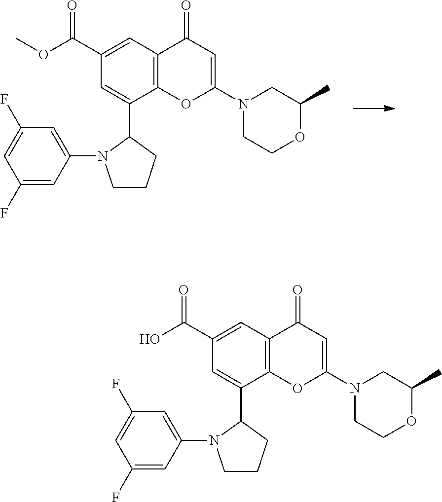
N1(C2=CC(=O)C3=C(O2)C(C2N(C4=CC(F)=CC(F)=C4)CCC2)=CC(C(OC)=O)=C3)CCOC(C)C1.N1(C2=CC(=O)C3=C(O2)C(C2N(C4=CC(F)=CC(F)=C4)CCC2)=CC(C(O)=O)=C3)CCOC(C)C1
